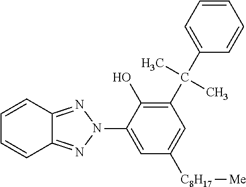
C1(C(C2=CC=CC=C2)(C)C)=C(O)C(N2N=C3C(=N2)C=CC=C3)=CC([C8H17][Me])=C1
